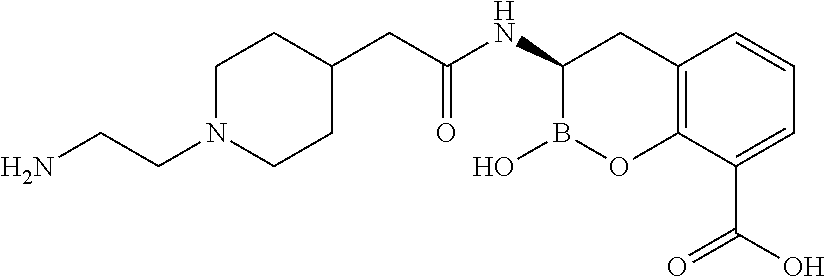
C1N(CCN)CCC(CC(NC2B(O)OC3=C(C2)C=CC=C3C(O)=O)=O)C1
